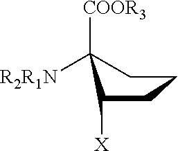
[R2R1N]C1([COOR3])CCCC1[X]
